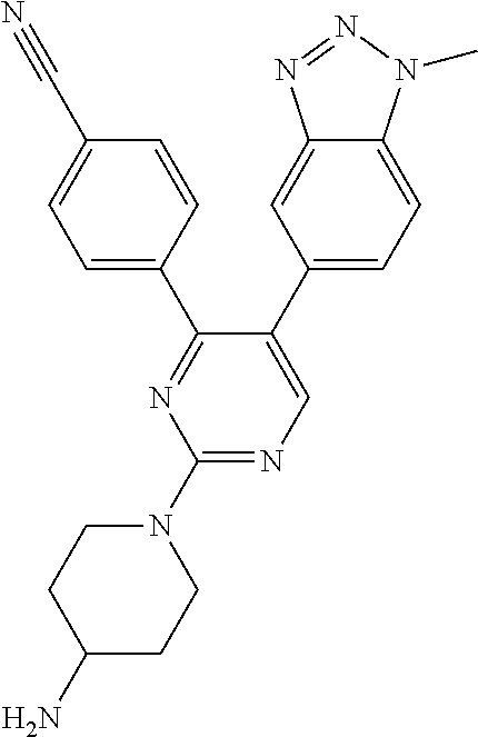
N1=C(C2=CC=C(C#N)C=C2)C(C2=CC=C3C(=C2)N=NN3C)=CN=C1N1CCC(N)CC1
